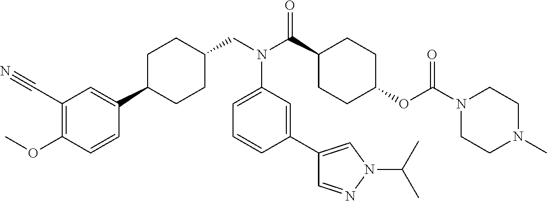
C1(C#N)=C(OC)C=CC(C2CCC(CN(C(C3CCC(OC(N4CCN(C)CC4)=O)CC3)=O)C3=CC=CC(C4=CN(C(C)C)N=C4)=C3)CC2)=C1
